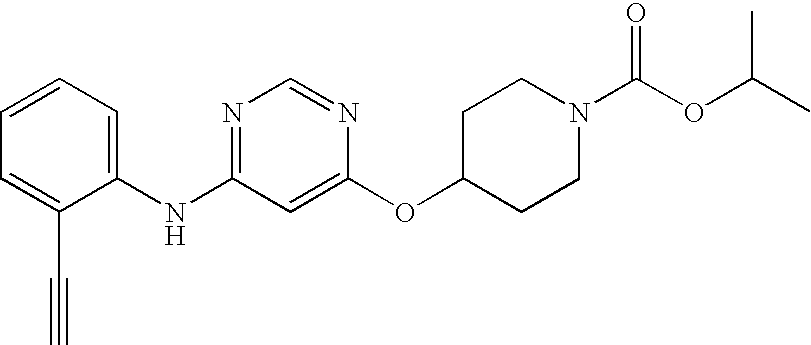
C1=CC=C(NC2=NC=NC(OC3CCN(C(OC(C)C)=O)CC3)=C2)C(C#C)=C1
